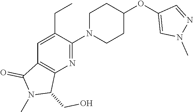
C1=C(CC)C(N2CCC(OC3=CN(C)N=C3)CC2)=NC2=C1C(=O)N(C)C2CO
